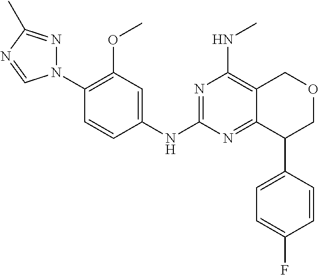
N1(C2=C(OC)C=C(NC3=NC(NC)=C4C(=N3)C(C3=CC=C(F)C=C3)COC4)C=C2)N=C(C)N=C1
